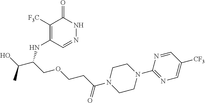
C1([F3C])=C(NC(C(O)C)COCCC(N2CCN(C3=NC=C([CF3])C=N3)CC2)=O)C=NNC1=O
